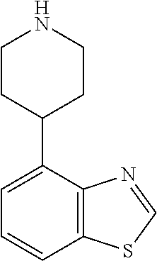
C1CC(C2=CC=CC3=C2N=CS3)CCN1
